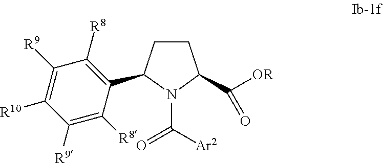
C([Ar2])(N1C(C([OR])=O)CCC1C1=C([R8])C([R9])=C([R10])C([R9])=C1[R8])=O
